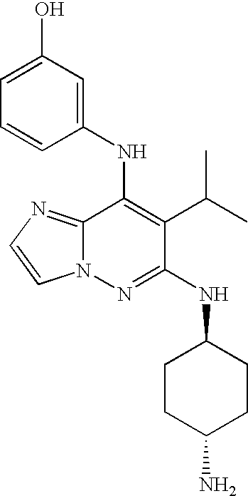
C12=NC=CN1N=C(NC1CCC(N)CC1)C(C(C)C)=C2NC1=CC(O)=CC=C1
